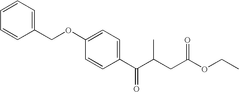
C1=CC=C(COC2=CC=C(C(C(CC(OCC)=O)C)=O)C=C2)C=C1
